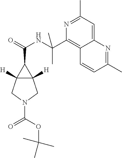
C12=CC(C)=NC(C(C)(NC(C3C4([H])C3([H])CN(C(=O)OC(C)(C)C)C4)=O)C)=C1C=CC(C)=N2
